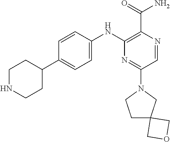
C1NCCC(C2=CC=C(NC3=C(C(N)=O)N=CC(N4CCC5(C4)COC5)=N3)C=C2)C1
